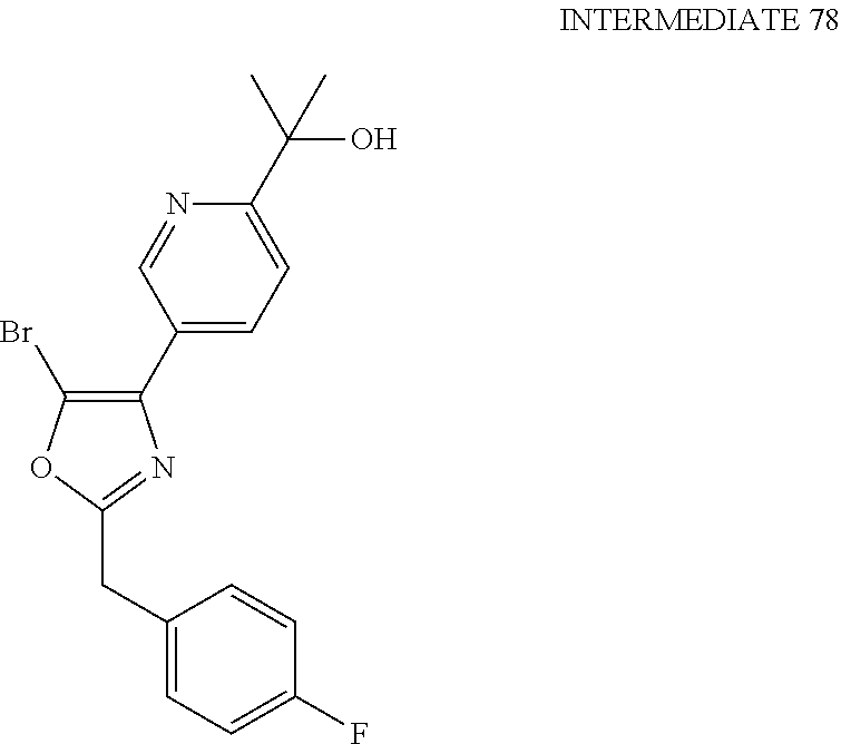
C1(C2=CC=C(C(O)(C)C)N=C2)=C(Br)OC(CC2=CC=C(F)C=C2)=N1
